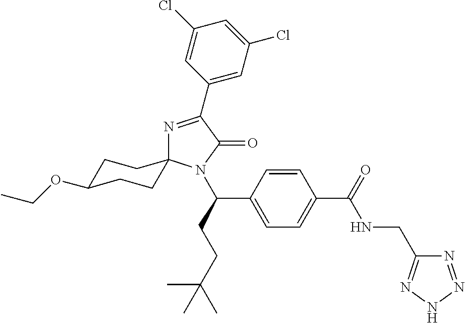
N1=C(C2=CC(Cl)=CC(Cl)=C2)C(=O)N(C(CCC(C)(C)C)C2=CC=C(C(=O)NCC3=NNN=N3)C=C2)C12CCC(OCC)CC2
